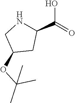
O(C(C)(C)C)C1CNC(C(O)=O)C1
